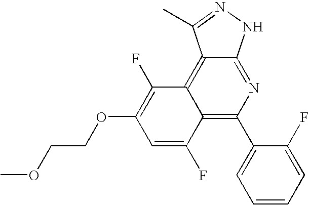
COCCOC1=C(F)C2=C3C(=NC(C4=CC=CC=C4F)=C2C(F)=C1)NN=C3C
